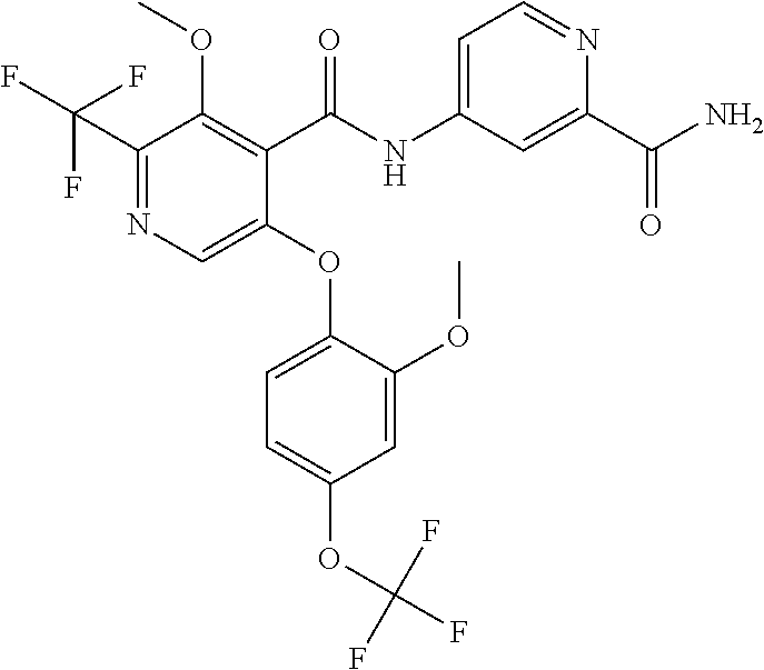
C1(C(F)(F)F)=NC=C(OC2=CC=C(OC(F)(F)F)C=C2OC)C(C(NC2=CC=NC(C(N)=O)=C2)=O)=C1OC
